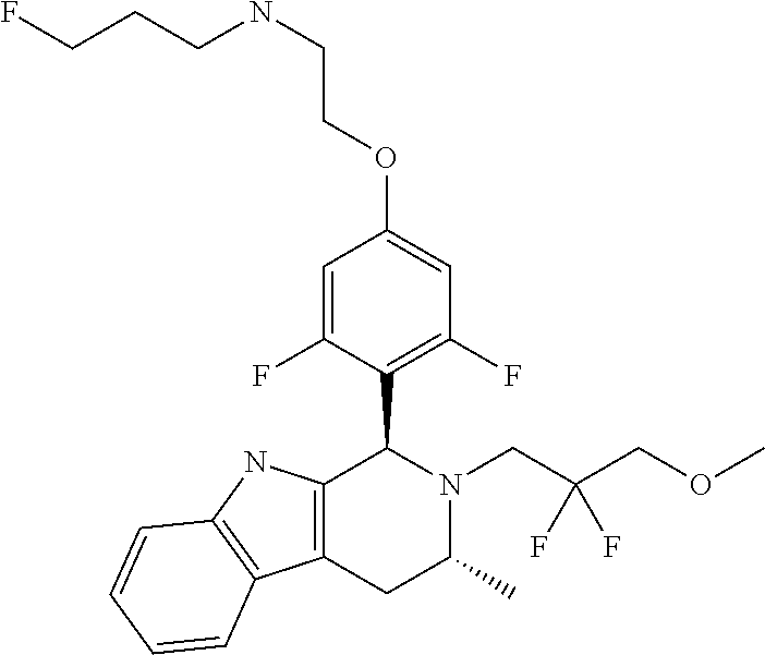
C12=C(NC3=C1C=CC=C3)C(C1=C(F)C=C(OCCNCCCF)C=C1F)N(CC(COC)(F)F)C(C)C2
